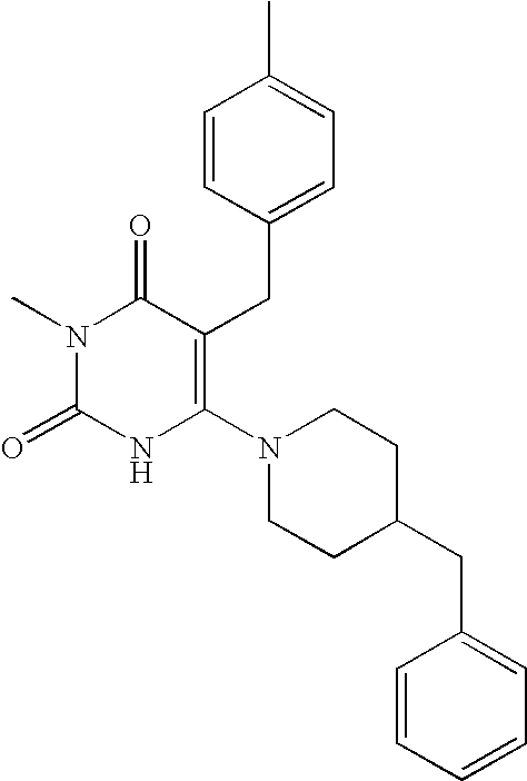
N1(C)C(=O)NC(N2CCC(CC3=CC=CC=C3)CC2)=C(CC2=CC=C(C)C=C2)C1=O
